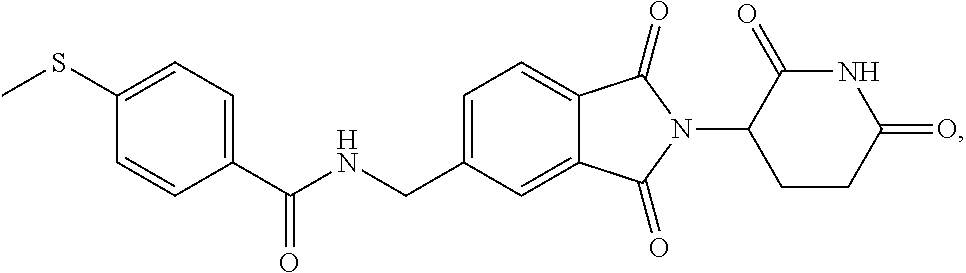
C1=C(CNC(C2=CC=C(SC)C=C2)=O)C=C2C(=C1)C(=O)N(C1CCC(=O)NC1=O)C2=O
